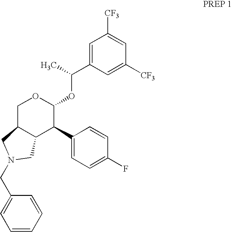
C(C1=CC([CF3])=CC([CF3])=C1)(C)OC1OCC2C(C1C1=CC=C(F)C=C1)CN(CC1=CC=CC=C1)C2
